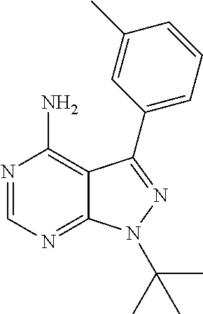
C12=NC=NC(N)=C1C(C1=CC=CC(C)=C1)=NN2C(C)(C)C
